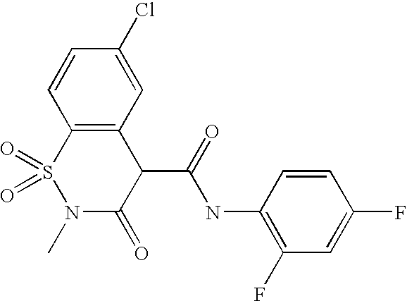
C1=CC(F)=CC(F)=C1NC(C1C(=O)N(C)S(=O)(=O)C2=C1C=C(Cl)C=C2)=O
